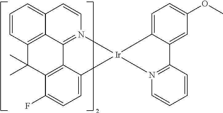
C12=CC=CC3=C1C1=N(C=C2)[Ir]2(C4=CC=C(F)C(=C14)C3(C)C)C1=CC=C(OC)C=C1C1=N2C=CC=C1
